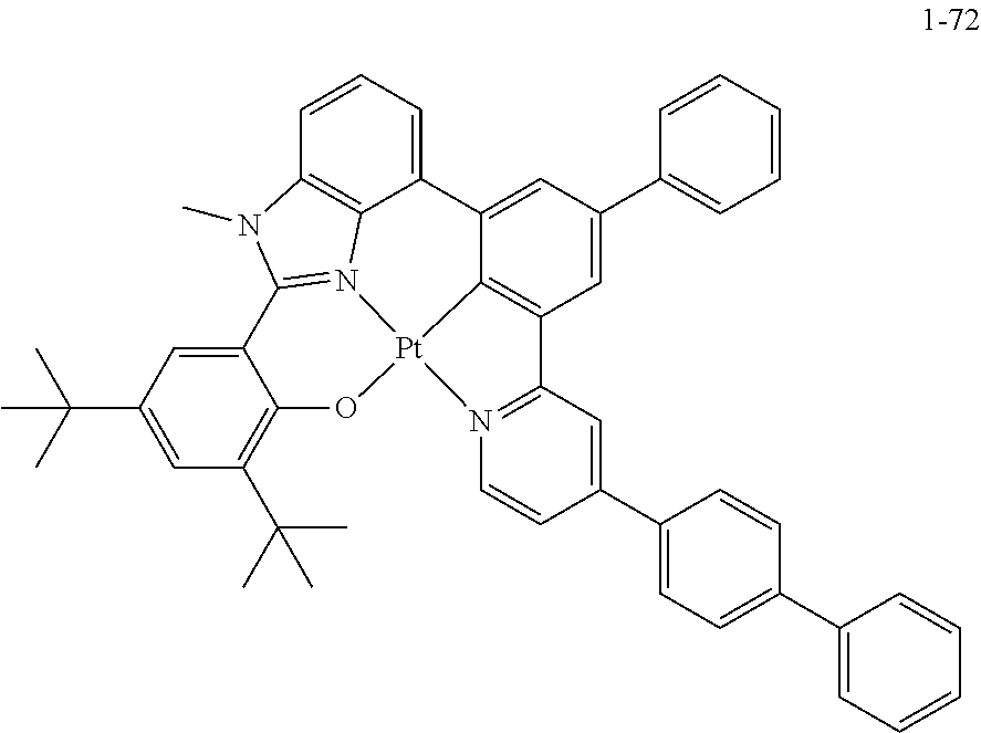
C1=C(C(C)(C)C)C=C2C(=C1C(C)(C)C)O[Pt]13C4=C(C=C(C5=CC=CC=C5)C=C4C4=CC=CC5=C4N1=C2N5C)C1=N3C=CC(C2=CC=C(C3=CC=CC=C3)C=C2)=C1
